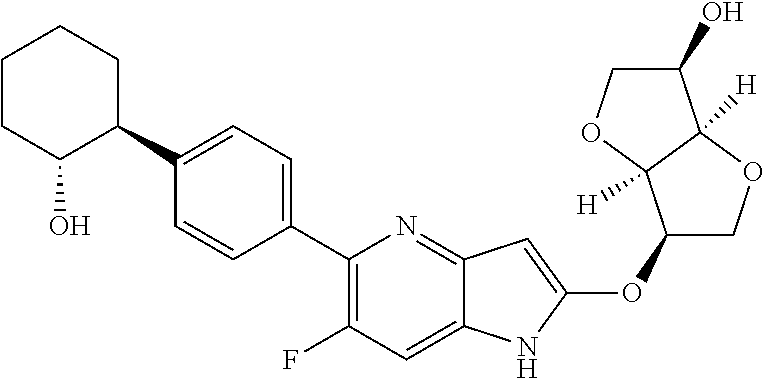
C1(OC2=CC3=NC(C4=CC=C(C5C(O)CCCC5)C=C4)=C(F)C=C3N2)COC2([H])C1([H])OCC2O
